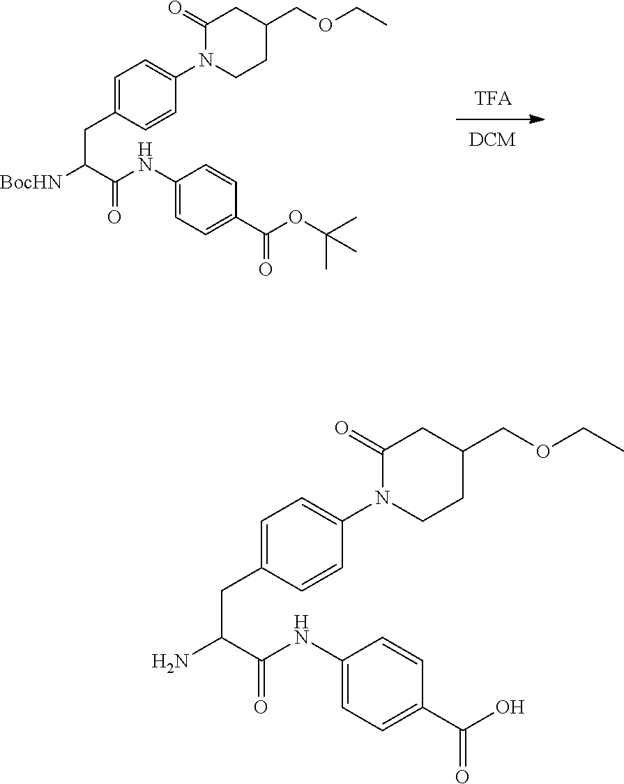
C1=C(CC([BocHN])C(=O)NC2=CC=C(C(OC(C)(C)C)=O)C=C2)C=CC(N2CCC(COCC)CC2=O)=C1.C1=C(CC(N)C(=O)NC2=CC=C(C(O)=O)C=C2)C=CC(N2CCC(COCC)CC2=O)=C1
